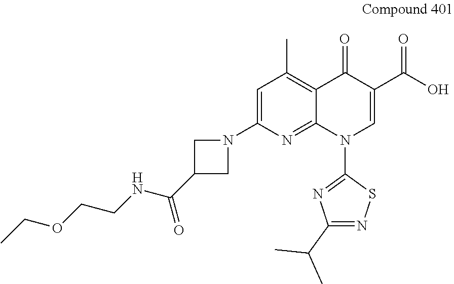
C1(N2CC(C(NCCOCC)=O)C2)=CC(C)=C2C(=N1)N(C1=NC(C(C)C)=NS1)C=C(C(O)=O)C2=O
